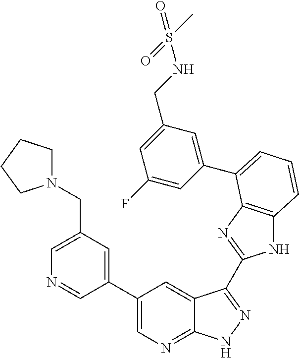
C1(C2=CN=C3C(=C2)C(C2=NC4=C(N2)C=CC=C4C2=CC(CNS(C)(=O)=O)=CC(F)=C2)=NN3)=CC(CN2CCCC2)=CN=C1
